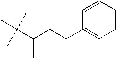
CC(C(CCC1=CC=CC=C1)C)(C)C
